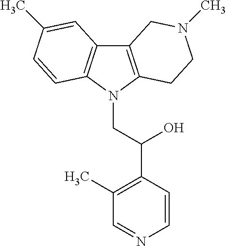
C12=C(N(CC(C3=C(C)C=NC=C3)O)C3=C1C=C(C)C=C3)CCN(C)C2
